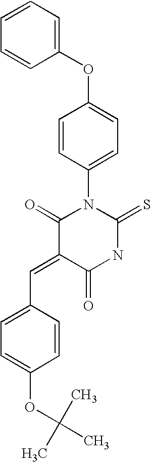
O=C1C(=CC2=CC=C(OC(C)(C)C)C=C2)C(=O)N(C2=CC=C(OC3=CC=CC=C3)C=C2)C(=S)N1
